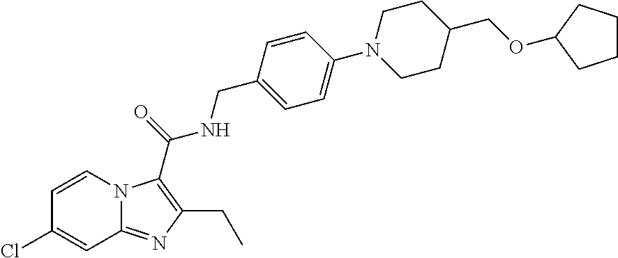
C1=C(Cl)C=CN2C1=NC(CC)=C2C(NCC1=CC=C(N2CCC(COC3CCCC3)CC2)C=C1)=O
